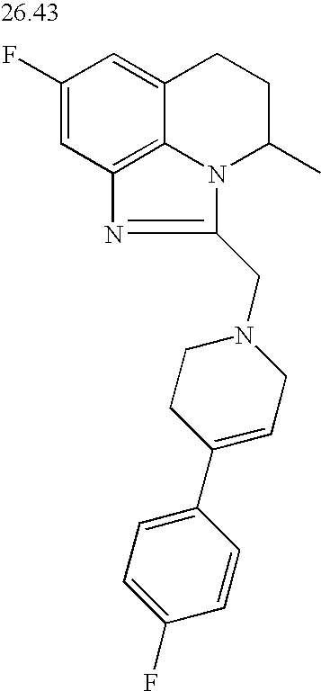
C1(F)=CC2=C3C(=C1)CCC(C)N3C(CN1CCC(C3=CC=C(F)C=C3)=CC1)=N2
